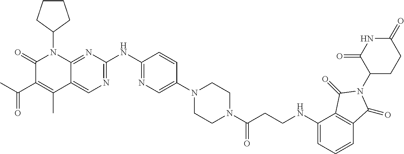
C1(=O)C(C(C)=O)=C(C)C2=CN=C(NC3=NC=C(N4CCN(C(CCNC5=CC=CC6=C5C(=O)N(C5CCC(=O)NC5=O)C6=O)=O)CC4)C=C3)N=C2N1C1CCCC1
